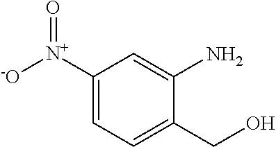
C1([N+]([-O])=O)=CC=C(CO)C(N)=C1
